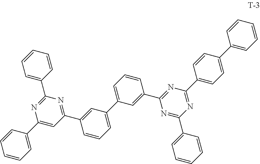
C1(C2=CC=CC=C2)=CC(C2=CC(C3=CC=CC(C4=NC(C5=CC=C(C6=CC=CC=C6)C=C5)=NC(C5=CC=CC=C5)=N4)=C3)=CC=C2)=NC(C2=CC=CC=C2)=N1
